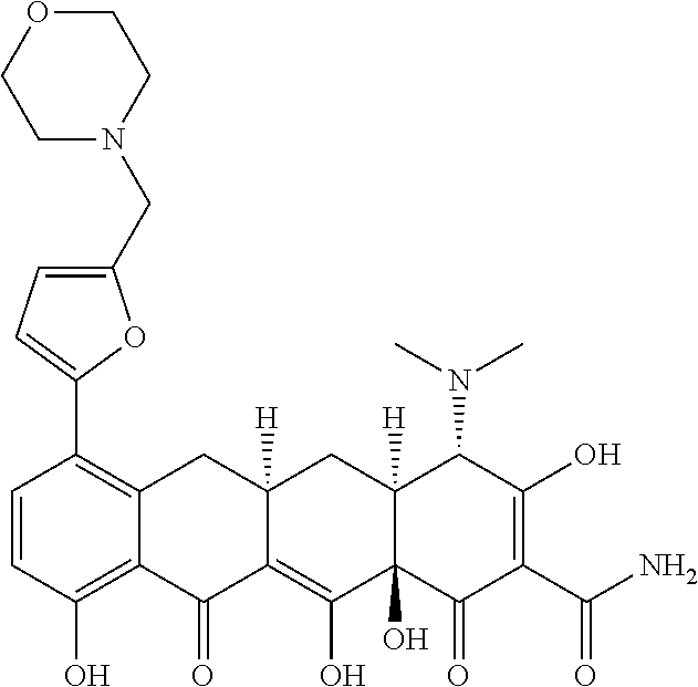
C1=CC(O)=C2C(=C1C1=CC=C(CN3CCOCC3)O1)CC1([H])C(=C(O)C3(O)C([H])(C1)C(N(C)C)C(O)=C(C(N)=O)C3=O)C2=O
